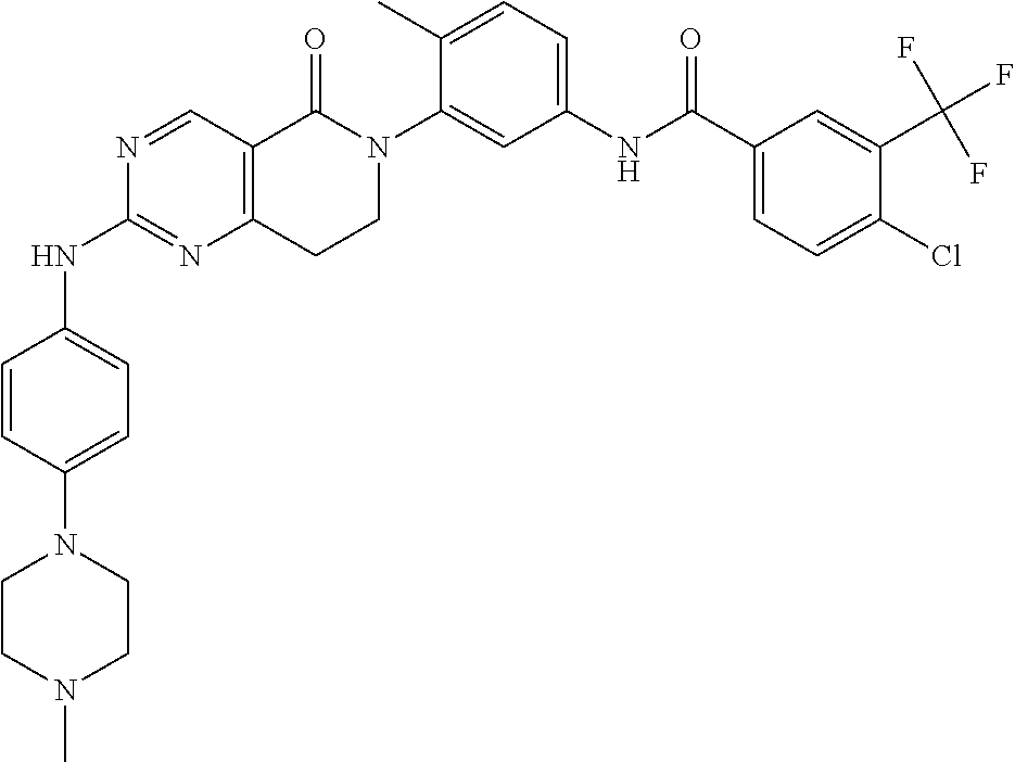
N1=CC2=C(N=C1NC1=CC=C(N3CCN(C)CC3)C=C1)CCN(C1=CC(NC(C3=CC=C(Cl)C(C(F)(F)F)=C3)=O)=CC=C1C)C2=O
